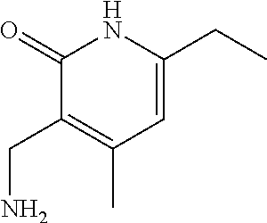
C1(=O)C(CN)=C(C)C=C(CC)N1
